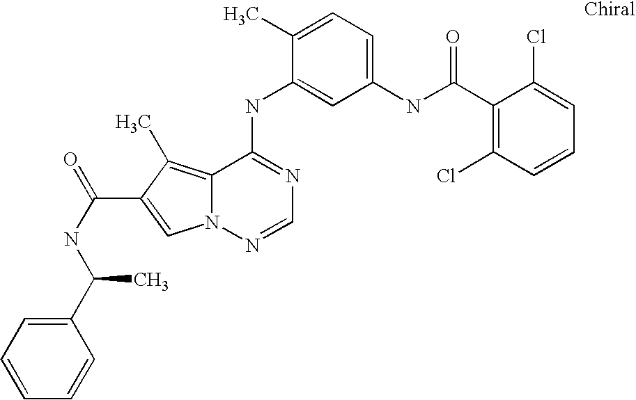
C1(C)=CC=C(NC(C2=C(Cl)C=CC=C2Cl)=O)C=C1NC1=NC=NN2C1=C(C)C(C(NC(C1=CC=CC=C1)C)=O)=C2
